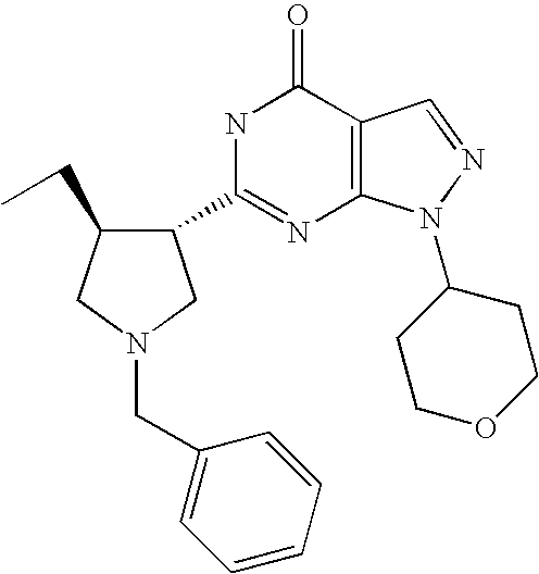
N1C(=O)C2=C(N=C1C1C(CC)CN(CC3=CC=CC=C3)C1)N(C1CCOCC1)N=C2
